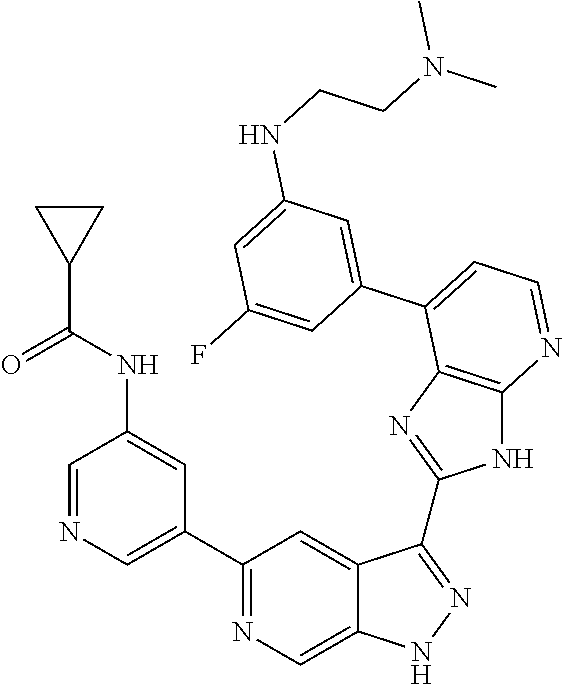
C1=NC=C(C2=NC=C3C(=C2)C(C2=NC4=C(N2)N=CC=C4C2=CC(NCCN(C)C)=CC(F)=C2)=NN3)C=C1NC(C1CC1)=O
